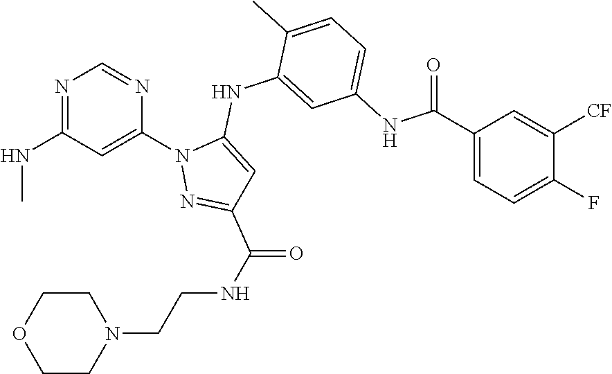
N1=C(NC)C=C(N2N=C(C(NCCN3CCOCC3)=O)C=C2NC2=CC(NC(C3=CC=C(F)C([CF])=C3)=O)=CC=C2C)N=C1
